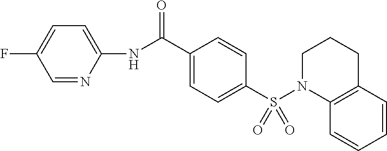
C1(NC(=O)C2=CC=C(S(N3C4=C(CCC3)C=CC=C4)(=O)=O)C=C2)=CC=C(F)C=N1
